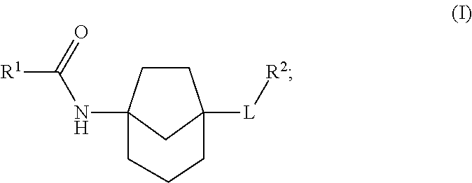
C1CC2(NC([R1])=O)CC1([L][R2])CCC2
